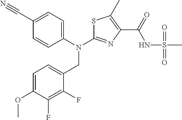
C1=C(OC)C(F)=C(F)C(CN(C2=NC(C(=O)NS(C)(=O)=O)=C(C)S2)C2=CC=C(C#N)C=C2)=C1
